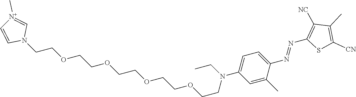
C1=C(C)C(N=NC2=C([NC])C(C)=C([CN])S2)=CC=C1N(CC)CCOCCOCCOCCOCCN1C=[N+](C)C=C1
